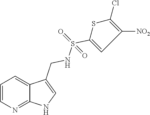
C1=CN=C2C(=C1)C(CNS(=O)(=O)C1=CC([NO2])=C(Cl)S1)=CN2
